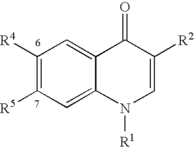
C1([R4])=C([R5])C=C2C(=C1)C(=O)C([R2])=CN2[R1]
